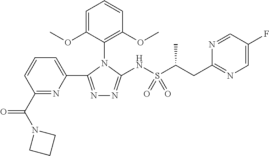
N1=C(C2=CC=CC(C(N3CCC3)=O)=N2)N(C2=C(OC)C=CC=C2OC)C(NS(C(CC2=NC=C(F)C=N2)C)(=O)=O)=N1
